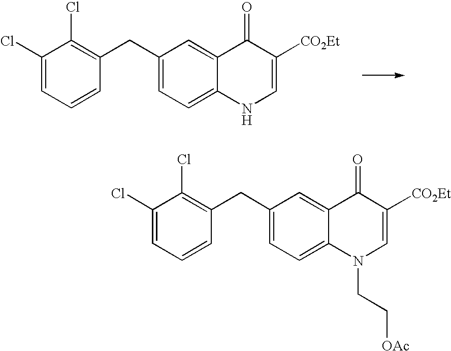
C1(Cl)=CC=CC(CC2=CC=C3C(=C2)C(=O)C([CO2Et])=CN3)=C1Cl.C1(Cl)=CC=CC(CC2=CC=C3C(=C2)C(=O)C([CO2Et])=CN3CC[OAc])=C1Cl
